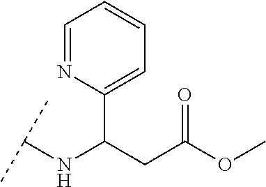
C1(C(CC(OC)=O)NC(C)C)=CC=CC=N1
